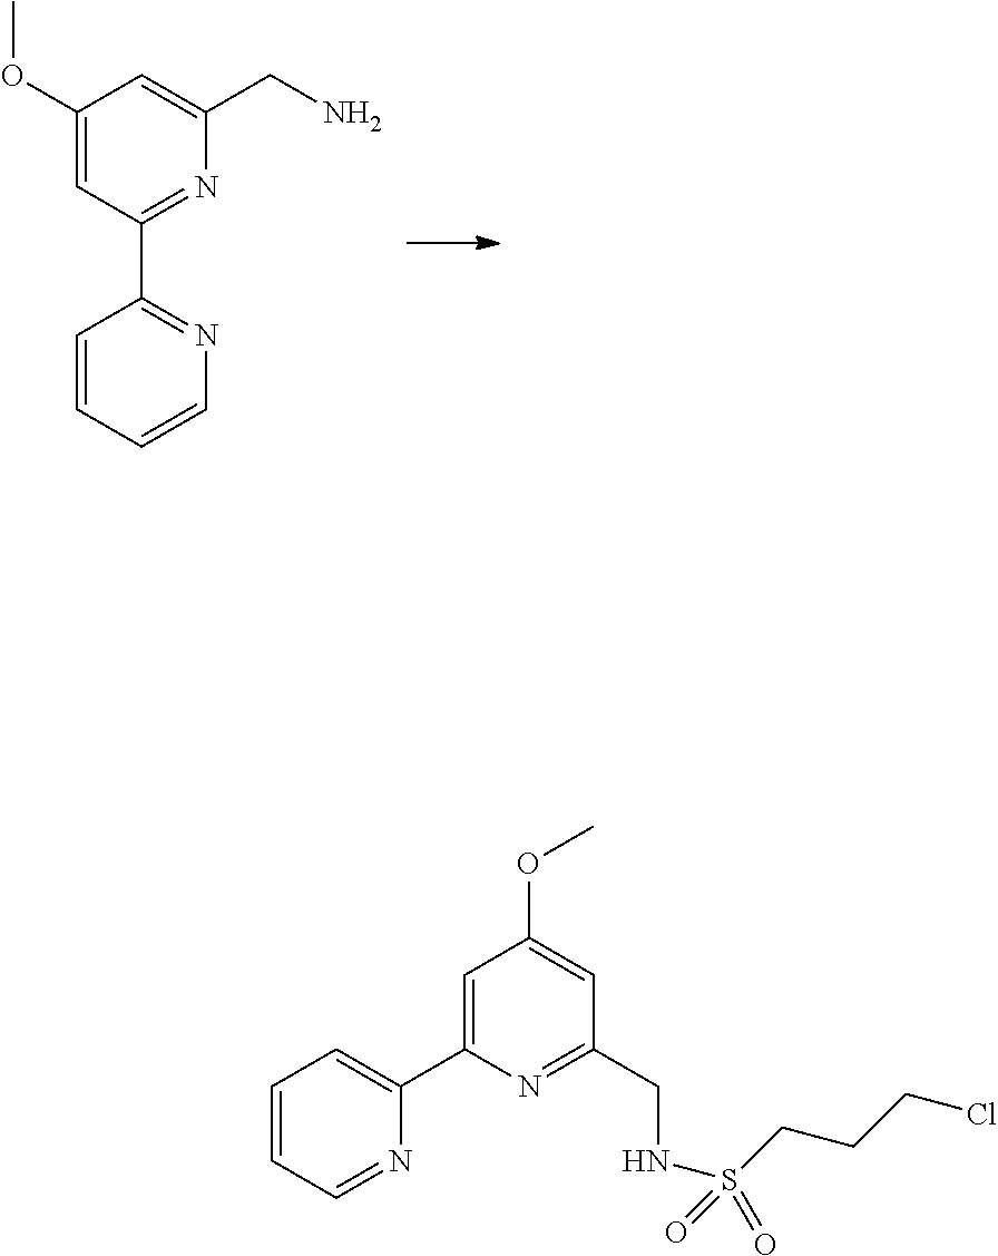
C1(OC)=CC(C2=NC=CC=C2)=NC(CN)=C1.C1=CC=NC(C2=CC(OC)=CC(CNS(CCCCl)(=O)=O)=N2)=C1
